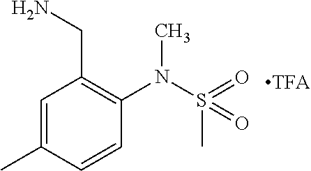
C1=C(C)C=CC(N(S(=O)(C)=O)C)=C1CN.[TFA]
